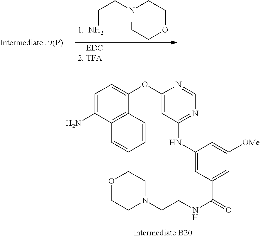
C1=C(N)C2=C(C(OC3=CC(NC4=CC(C(NCCN5CCOCC5)=O)=CC([OMe])=C4)=NC=N3)=C1)C=CC=C2.NCCN1CCOCC1.[    EDC2. TFA]
